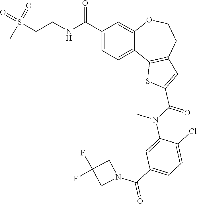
C1=C(C(=O)NCCS(=O)(=O)C)C=C2C(=C1)C1=C(CCO2)C=C(C(=O)N(C2=CC(C(=O)N3CC(F)(F)C3)=CC=C2Cl)C)S1
